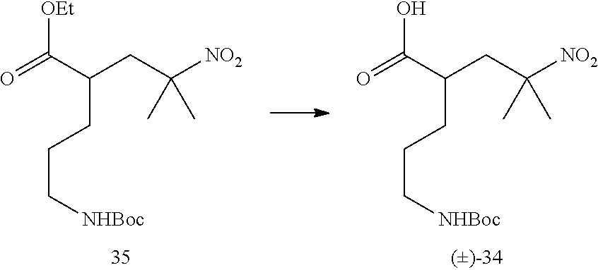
OC(C(CC([NO2])(C)C)CCC[NHBoc])=O.[OEt]C(C(CC([NO2])(C)C)CCC[NHBoc])=O
